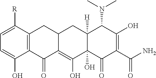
C1=C(O)C2=C(C([R])=C1)CC1C(=C(O)C3(O)C([H])(C1)C(N(C)C)C(O)=C(C(=O)N)C3=O)C2=O
